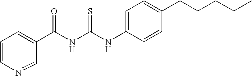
C(NC(NC1=CC=C(CCCCC)C=C1)=S)(=O)C1=CC=CN=C1
